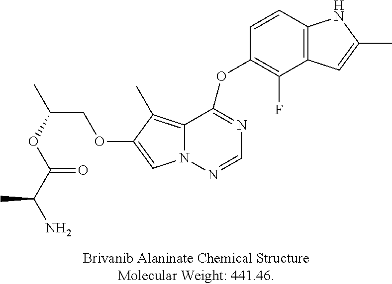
C12=C(C)C(OCC(C)OC(C(N)C)=O)=CN1N=CN=C2OC1=C(F)C2=C(C=C1)NC(C)=C2
